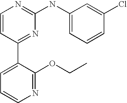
C1=CC(C2=CC=CN=C2OCC)=NC(NC2=CC=CC(Cl)=C2)=N1
